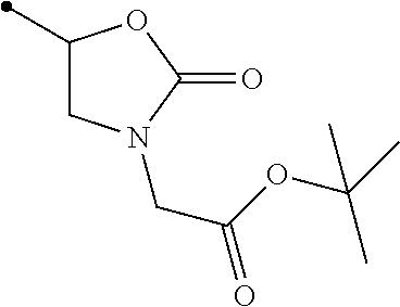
C1C(C)OC(=O)N1CC(=O)OC(C)(C)C
